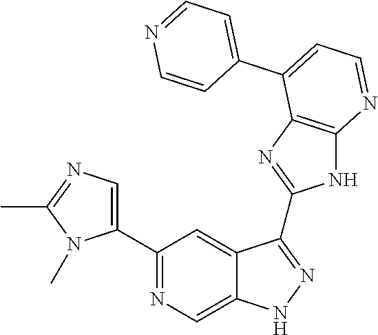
C1(C2=NC=C3C(=C2)C(C2=NC4=C(N2)N=CC=C4C2=CC=NC=C2)=NN3)=CN=C(C)N1C
